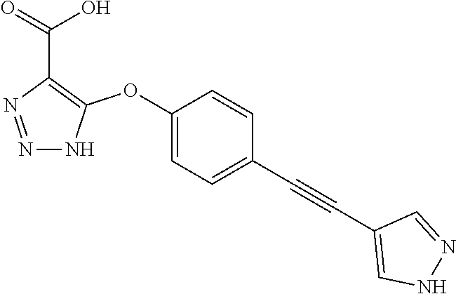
C1(OC2=C(C(=O)O)N=NN2)=CC=C(C#CC2=CNN=C2)C=C1
